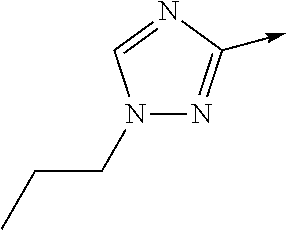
C<-C1=NN(CCC)C=N1
